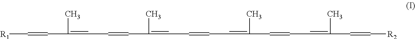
[R1]C=CC(C)=CC=CC(C)=CC=CC=C(C)C=CC=C(C=C[R2])C
